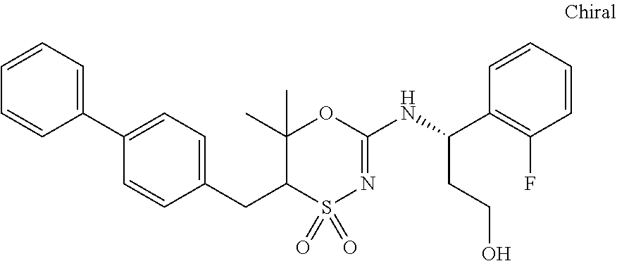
C1(CC2S(=O)(=O)N=C(NC(C3=C(F)C=CC=C3)CCO)OC2(C)C)=CC=C(C2=CC=CC=C2)C=C1
